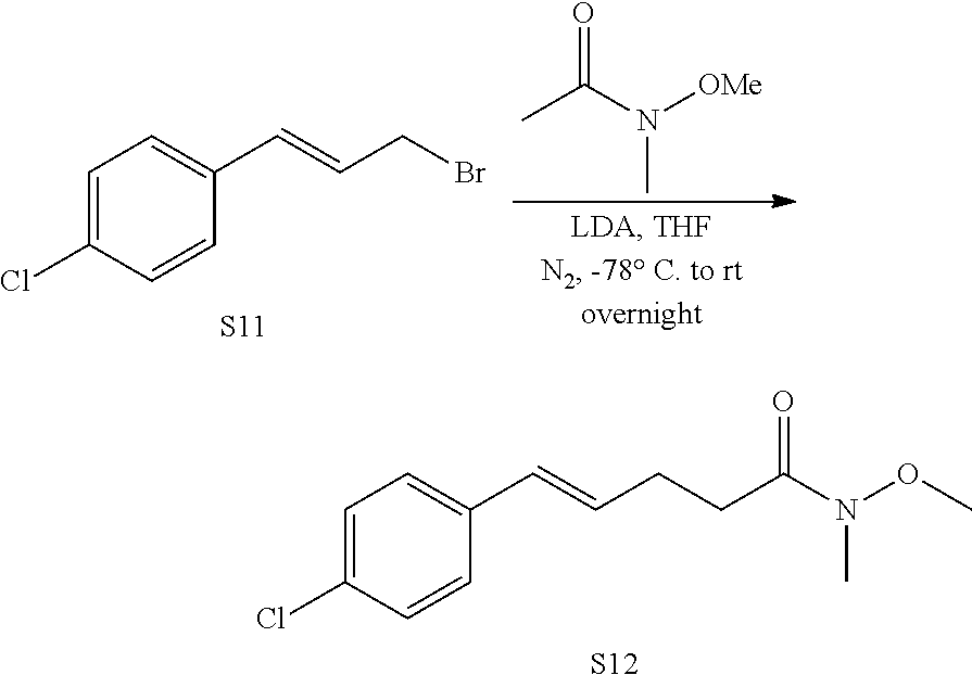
C1=C(Cl)C=CC(C=CCCC(=O)N(C)OC)=C1.[S12].C1=C(Cl)C=CC(C=CCBr)=C1.[S11].CC(N([OMe])C)=O
